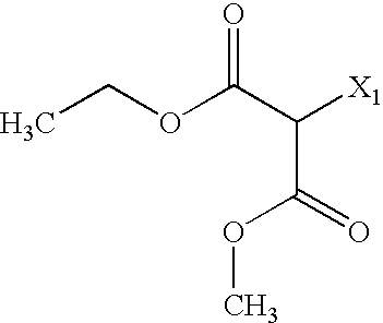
C(C(=O)OC)([X1])C(OCC)=O
